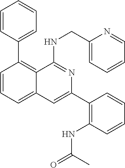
C1=CC(C2=C3C(=CC=C2)C=C(C2=C(NC(=O)C)C=CC=C2)N=C3NCC2=CC=CC=N2)=CC=C1
